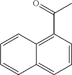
C1=CC(C(=O)C)=C2C(=C1)C=CC=C2
